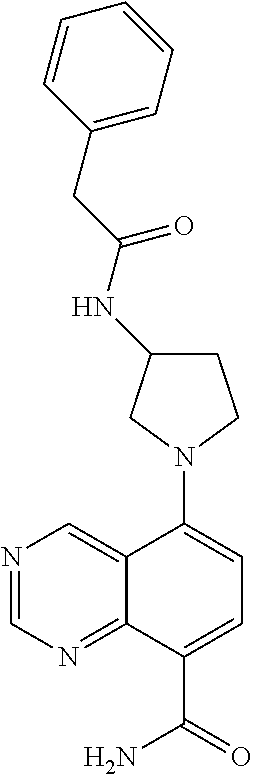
C1(CC(=O)NC2CCN(C3=CC=C(C(=O)N)C4=NC=NC=C34)C2)=CC=CC=C1
